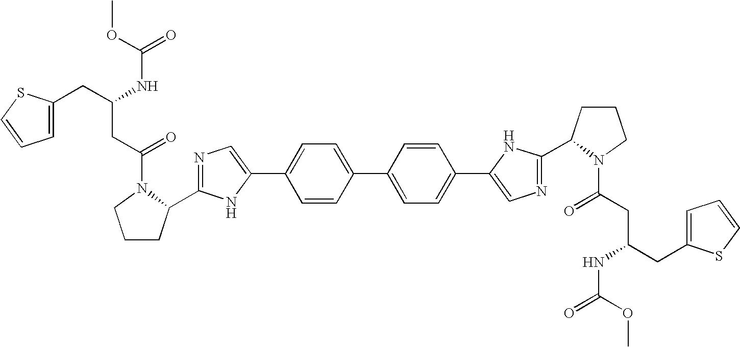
C1(C2=CN=C(C3CCCN3C(CC(CC3=CC=CS3)NC(=O)OC)=O)N2)=CC=C(C2=CC=C(C3=CN=C(C4CCCN4C(CC(CC4=CC=CS4)NC(=O)OC)=O)N3)C=C2)C=C1
